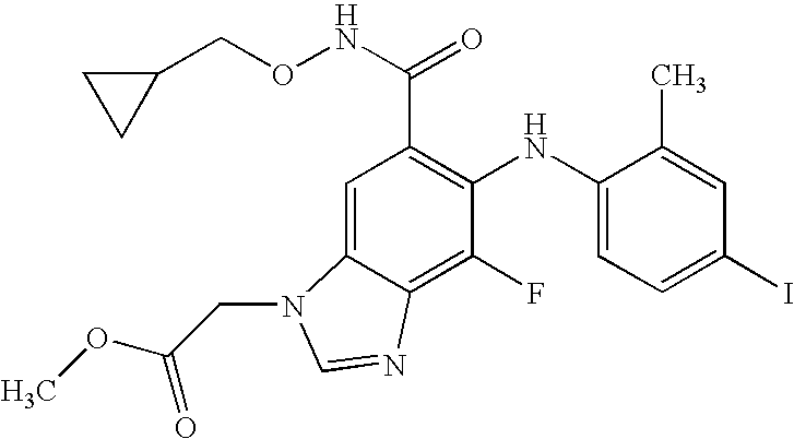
C(C1=C(NC2=CC=C(I)C=C2C)C(F)=C2C(=C1)N(CC(OC)=O)C=N2)(NOCC1CC1)=O
